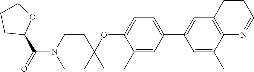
C1CC2(CCN1C(C1OCCC1)=O)CCC1=CC(C3=CC4=C(C(C)=C3)N=CC=C4)=CC=C1O2
